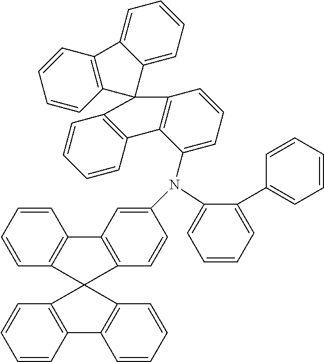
C1=CC=C(N(C2=CC3=C(C=C2)C2(C4=C3C=CC=C4)C3=C(C=CC=C3)C3=C2C=CC=C3)C2=CC=CC3=C2C2=C(C=CC=C2)C32C3=C(C=CC=C3)C3=CC=CC=C32)C(C2=CC=CC=C2)=C1
